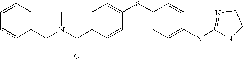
C1=C(C(N(CC2=CC=CC=C2)C)=O)C=CC(SC2=CC=C(NC3=NCCN3)C=C2)=C1
